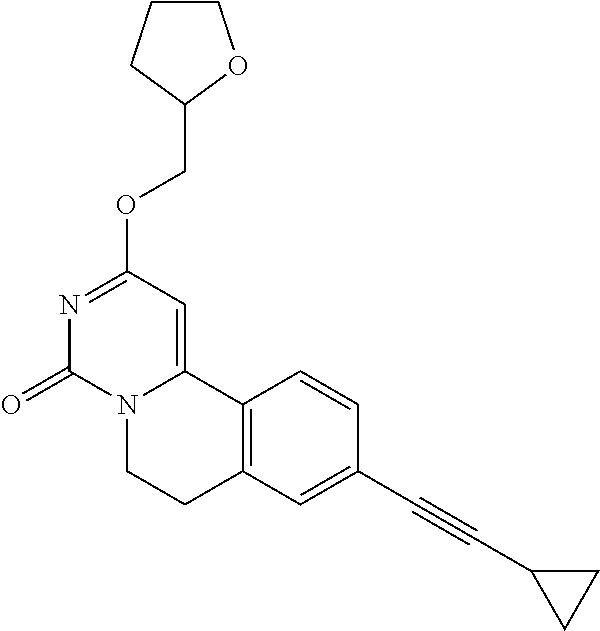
N1=C(OCC2OCCC2)C=C2N(C1=O)CCC1=C2C=CC(C#CC2CC2)=C1
